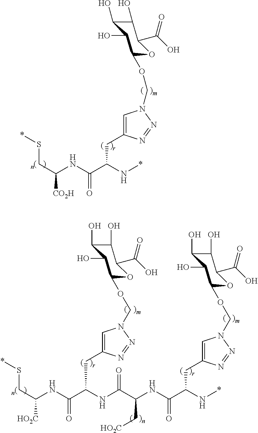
C(C(NC(C(N*)CC1=CN(COC2C(O)C(O)C(O)C(C(=O)O)O2)N=N1)=O)[CO2H])S*.C(C(NC(C(CC1=CN(COC2C(O)C(O)C(O)C(C(=O)O)O2)N=N1)NC(C(NC(C(N*)CC1=CN(COC2C(O)C(O)C(O)C(C(=O)O)O2)N=N1)=O)C[HO2C])=O)=O)[HO2C])S*
